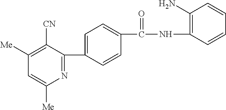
C1(C2=CC=C(C(NC3=C(N)C=CC=C3)=O)C=C2)=NC([Me])=CC([Me])=C1[CN]
